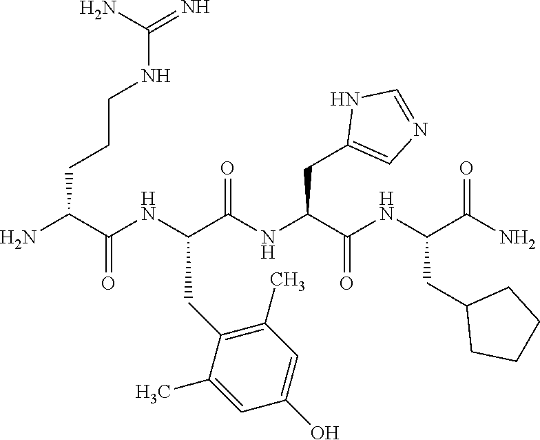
NC(C(NC(C(NC(C(NC(C(N)=O)CC1CCCC1)=O)CC1=CN=CN1)=O)CC1=C(C)C=C(O)C=C1C)=O)CCCNC(=N)N
